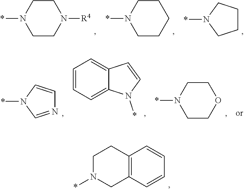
C1CN(*)CCN1[R4].C1CN(*)CCC1.C1CCN(*)C1.C1=CN(*)C=N1.C1=CC=C2C(=C1)C=CN2*.C1CN(*)CCO1.C1N(*)CC2=C(C1)C=CC=C2
